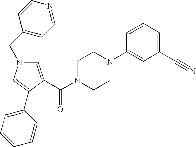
C1=C(C(N2CCN(C3=CC(C#N)=CC=C3)CC2)=O)C(C2=CC=CC=C2)=CN1CC1=CC=NC=C1
